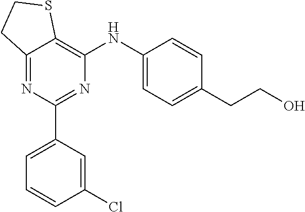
C12=NC(C3=CC=CC(Cl)=C3)=NC(NC3=CC=C(CCO)C=C3)=C1SCC2
